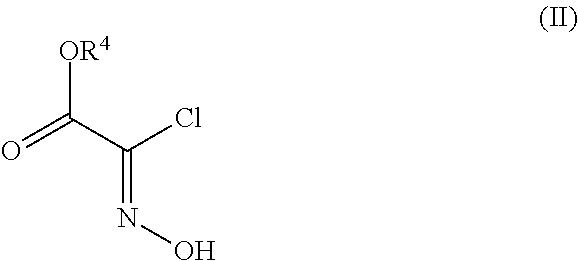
[OR4]C(C(Cl)=NO)=O
